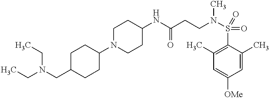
C1(NC(CCN(S(=O)(C2=C(C)C=C([OMe])C=C2C)=O)C)=O)CCN(C2CCC(CN(CC)CC)CC2)CC1
